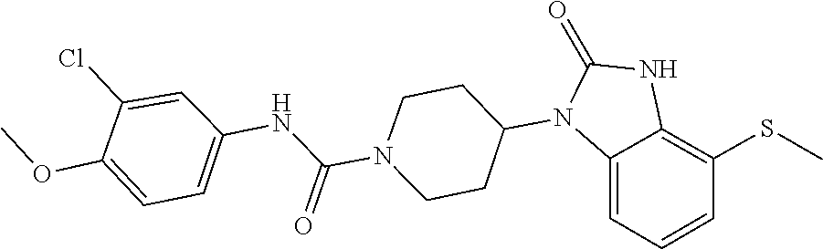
C1CN(C(NC2=CC=C(OC)C(Cl)=C2)=O)CCC1N1C(=O)NC2=C(SC)C=CC=C12
